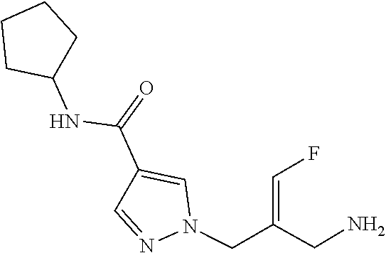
N1(CC(CN)=CF)N=CC(C(=O)NC2CCCC2)=C1
